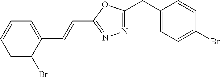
C1(CC2=NN=C(C=CC3=CC=CC=C3Br)O2)=CC=C(Br)C=C1
